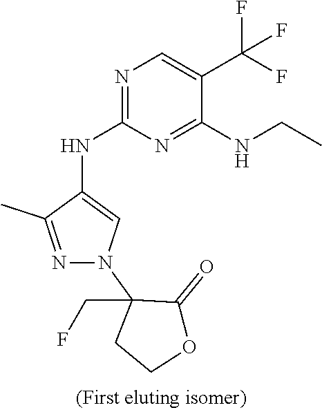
N1=C(NC2=CN(C3(CF)CCOC3=O)N=C2C)N=C(NCC)C(C(F)(F)F)=C1
